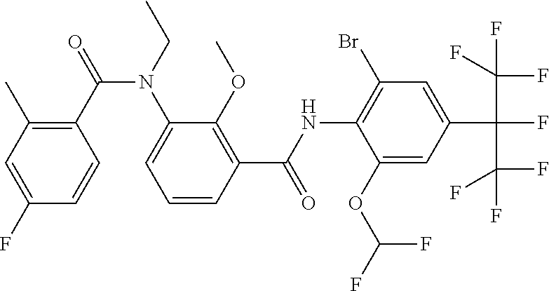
C1(F)=CC(C)=C(C(=O)N(CC)C2=CC=CC(C(NC3=C(Br)C=C(C(F)(C(F)(F)F)C(F)(F)F)C=C3OC(F)F)=O)=C2OC)C=C1
